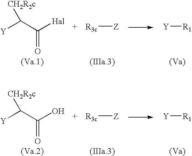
[Y]C(C([Hal])=O)[CH2R2c].[R3c][Z].[Y][R1].[Y]C(C(O)=O)[CH2R2c].[R3c][Z].[Y][R1]
